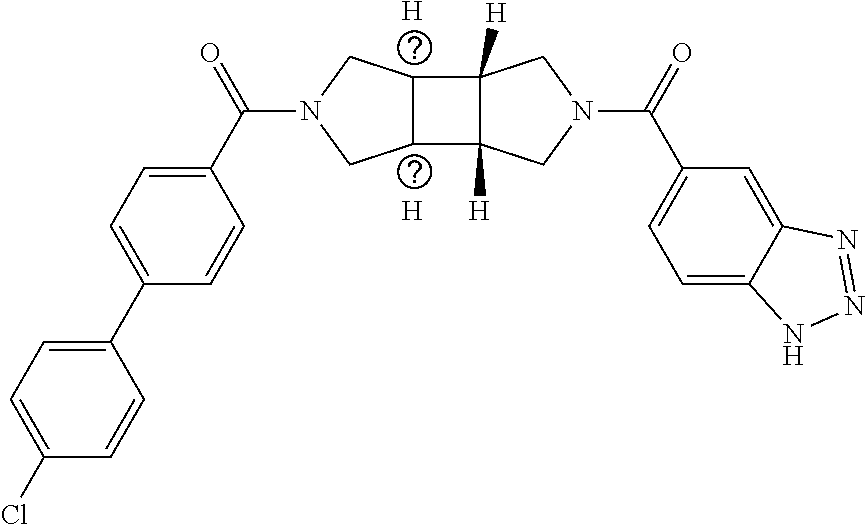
[H].[H].C1=C(C(N2CC3C(C4([H])C3([H])CN(C(C3=CC=C5C(=C3)N=NN5)=O)C4)C2)=O)C=CC(C2=CC=C(Cl)C=C2)=C1
